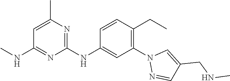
C1=C(C)N=C(NC2=CC(N3N=CC(CNC)=C3)=C(CC)C=C2)N=C1NC
